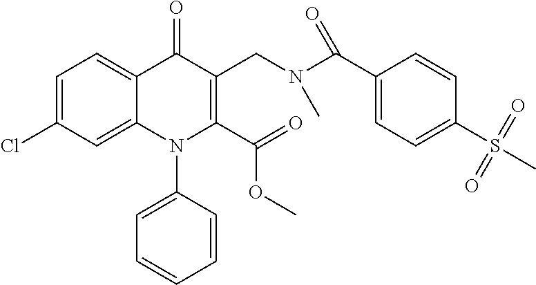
C1=C(Cl)C=C2C(=C1)C(=O)C(CN(C(C1=CC=C(S(C)(=O)=O)C=C1)=O)C)=C(C(=O)OC)N2C1=CC=CC=C1
